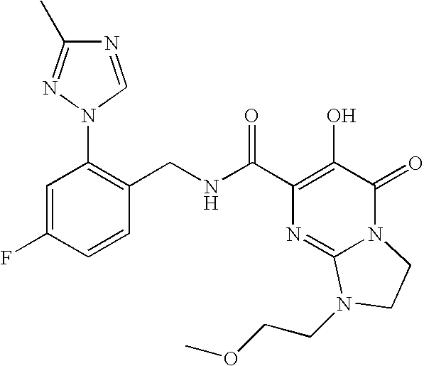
C1=C(F)C=CC(CNC(C2=C(O)C(=O)N3C(=N2)N(CCOC)CC3)=O)=C1N1N=C(C)N=C1
